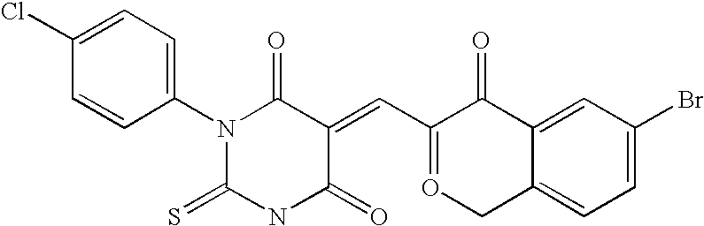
C1(N2C(=S)NC(=O)C(=CC3=OCC4=CC=C(Br)C=C4C3=O)C2=O)=CC=C(Cl)C=C1
